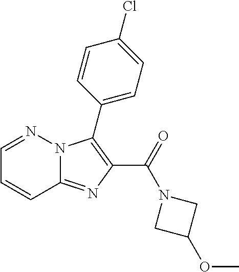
C12=NC(C(=O)N3CC(OC)C3)=C(C3=CC=C(Cl)C=C3)N1N=CC=C2
